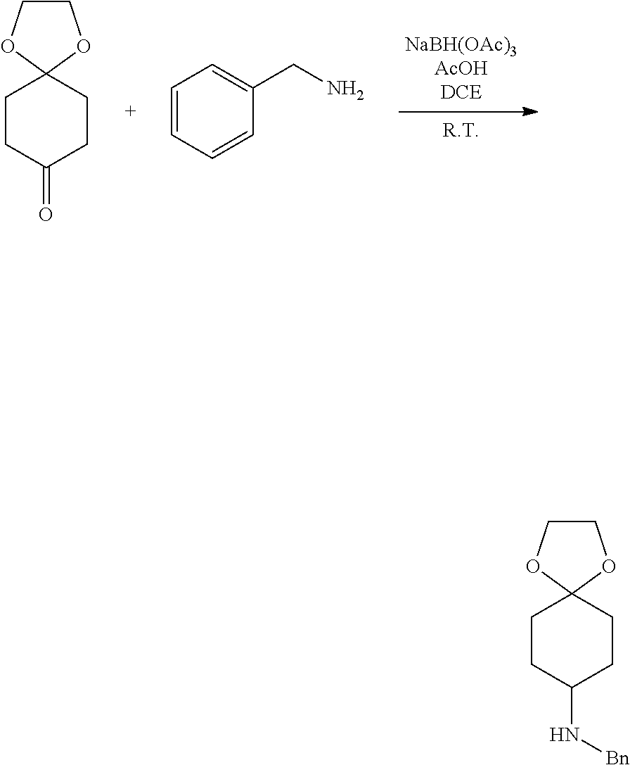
O1CCOC12CCC(=O)CC2.C1=C(CN)C=CC=C1.O1CCOC12CCC(N[Bn])CC2
